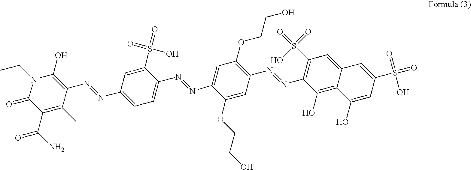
C1(C(N)=O)=C(C)C(N=NC2=CC=C(N=NC3=CC(OCCO)=C(N=NC4=C(S(=O)(=O)O)C=C5C(=C4O)C(O)=CC(S(=O)(=O)O)=C5)C=C3OCCO)C(S(=O)(O)=O)=C2)=C(O)N(CC)C1=O
